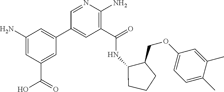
C1(C(=O)NC2C(COC3=CC=C(C)C(C)=C3)CCC2)=C(N)N=CC(C2=CC(N)=CC(C(O)=O)=C2)=C1
